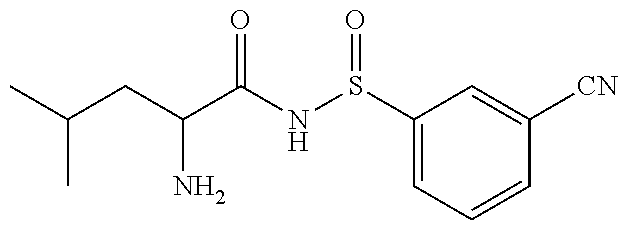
C(CC(N)C(=O)NS(=O)C1=CC=CC([CN])=C1)(C)C
